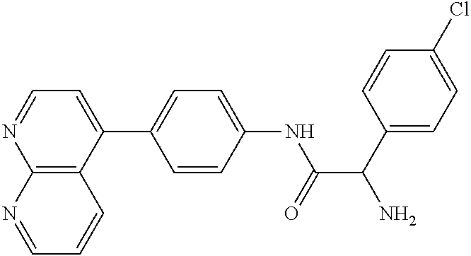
C1(C2=CC=C(NC(C(C3=CC=C(Cl)C=C3)N)=O)C=C2)=CC=NC2=C1C=CC=N2
